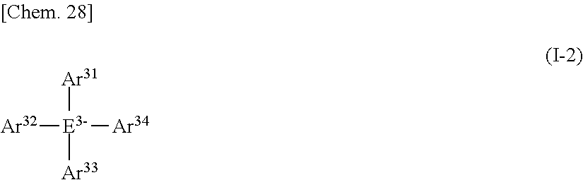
[Ar32][E3-]([Ar34])([Ar31])[Ar33]
